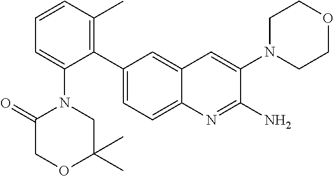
C1(C2=CC=C3C(=C2)C=C(N2CCOCC2)C(N)=N3)=C(C)C=CC=C1N1C(=O)COC(C)(C)C1
